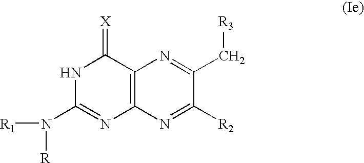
C12=C(C(=[X])NC(N([R1])[R])=N1)N=C(C[R3])C([R2])=N2
